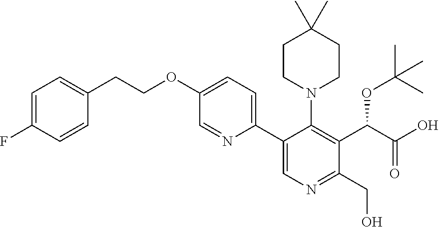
C1=C(F)C=CC(CCOC2=CC=C(C3=CN=C(CO)C(C(OC(C)(C)C)C(=O)O)=C3N3CCC(C)(C)CC3)N=C2)=C1
